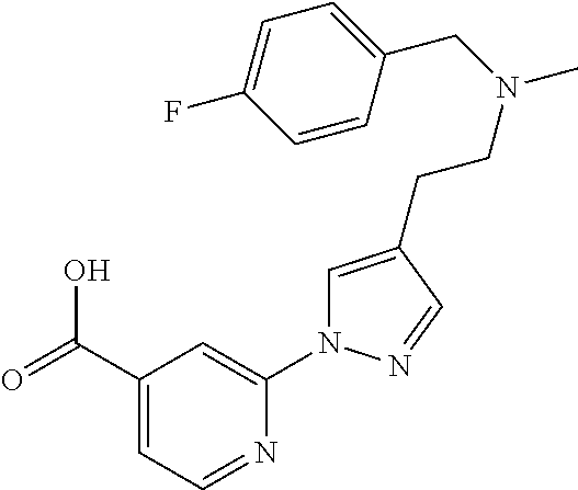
C(C1=CC=NC(N2C=C(CCN(C)CC3=CC=C(F)C=C3)C=N2)=C1)(=O)O
